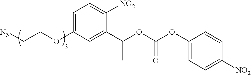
[N3]CCOC1=CC=C([NO2])C(C(C)OC(OC2=CC=C([NO2])C=C2)=O)=C1
